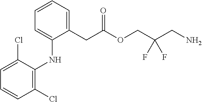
C1=C(NC2=C(Cl)C=CC=C2Cl)C(CC(=O)OCC(CN)(F)F)=CC=C1
